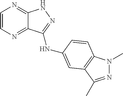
C1=CN=C2C(=N1)NN=C2NC1=CC2=C(N(C)N=C2C)C=C1
